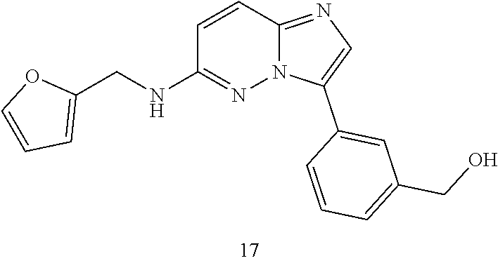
C(C1=CC=CO1)NC1=NN2C(=NC=C2C2=CC(CO)=CC=C2)C=C1
